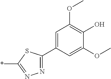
N1=C(C2=CC(OC)=C(O)C(OC)=C2)SC(*)=N1
